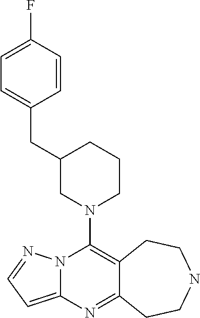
N12C(=CC=N1)N=C1C(=C2N2CC(CC3=CC=C(F)C=C3)CCC2)CCNCC1
